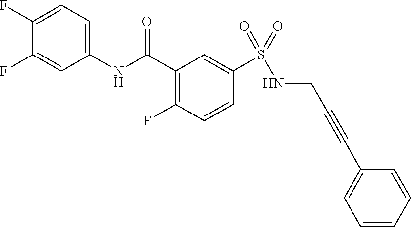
N(C(C1=C(F)C=CC(S(=O)(=O)NCC#CC2=CC=CC=C2)=C1)=O)C1=CC=C(F)C(F)=C1
